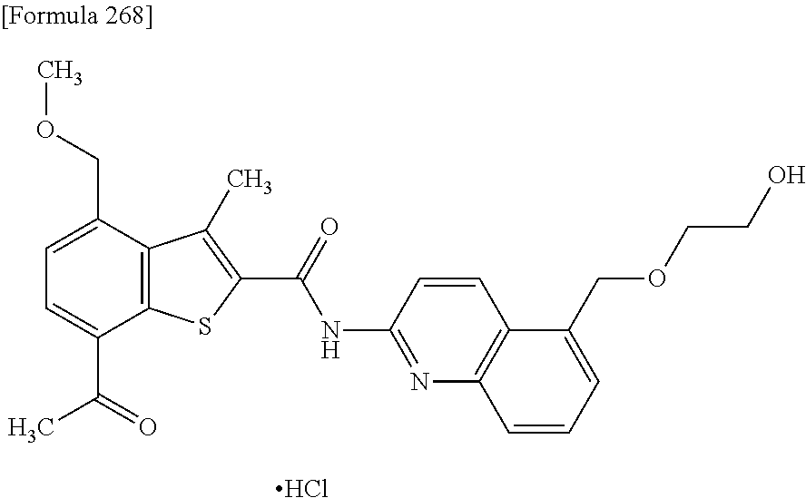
C1=C(C(=O)C)C2=C(C(COC)=C1)C(C)=C(C(=O)NC1=NC3=C(C=C1)C(COCCO)=CC=C3)S2.Cl
